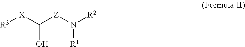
[R3][X]C([Z]N([R2])[R1])O
